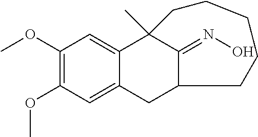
C1(OC)=C(OC)C=C2C(=C1)C1(C)C(=NO)C(C2)CCCCC1
